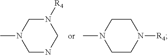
C1NCN([R4])CN1C.C1CN([R4])CCN1C
